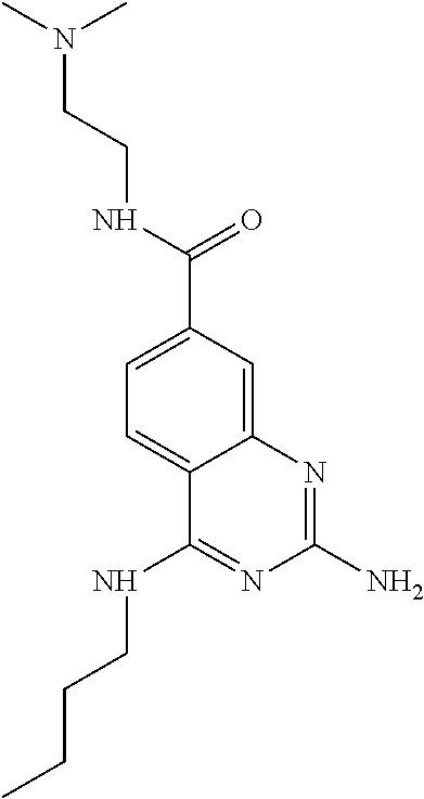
N(C(C1=CC=C2C(=C1)N=C(N)N=C2NCCCC)=O)CCN(C)C
